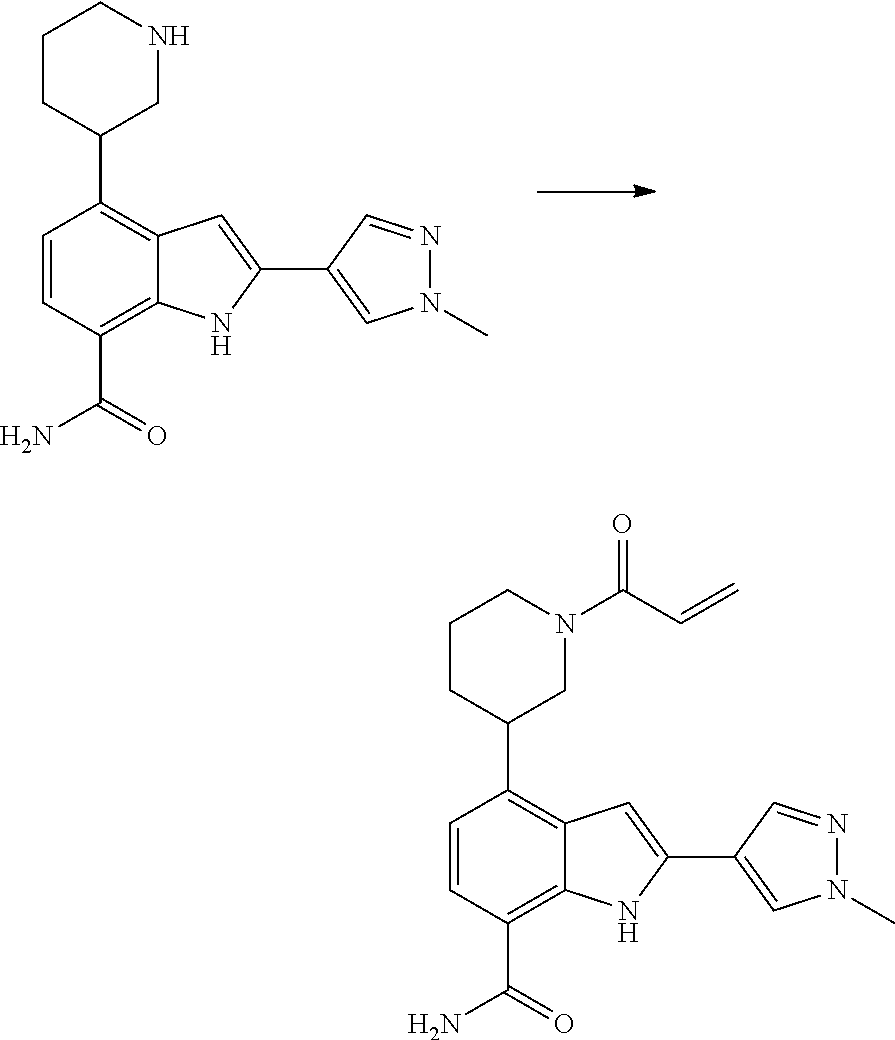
C1(C2CCCN(C(C=C)=O)C2)=C2C(=C(C(=O)N)C=C1)NC(C1=CN(C)N=C1)=C2.C1(C2CCCNC2)=C2C(=C(C(=O)N)C=C1)NC(C1=CN(C)N=C1)=C2
